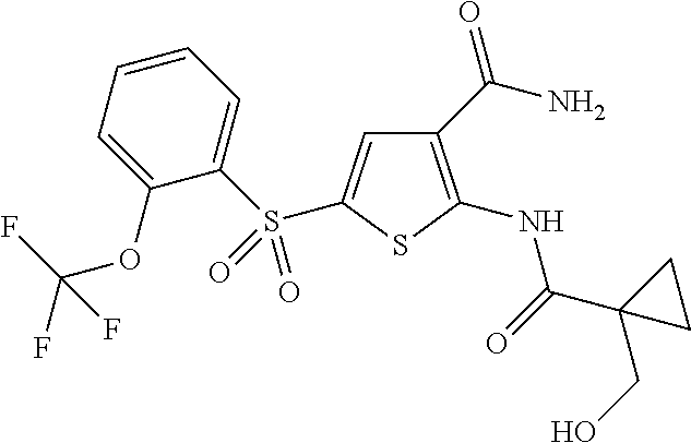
C1(C(N)=O)=C(NC(C2(CO)CC2)=O)SC(S(C2=CC=CC=C2OC(F)(F)F)(=O)=O)=C1
